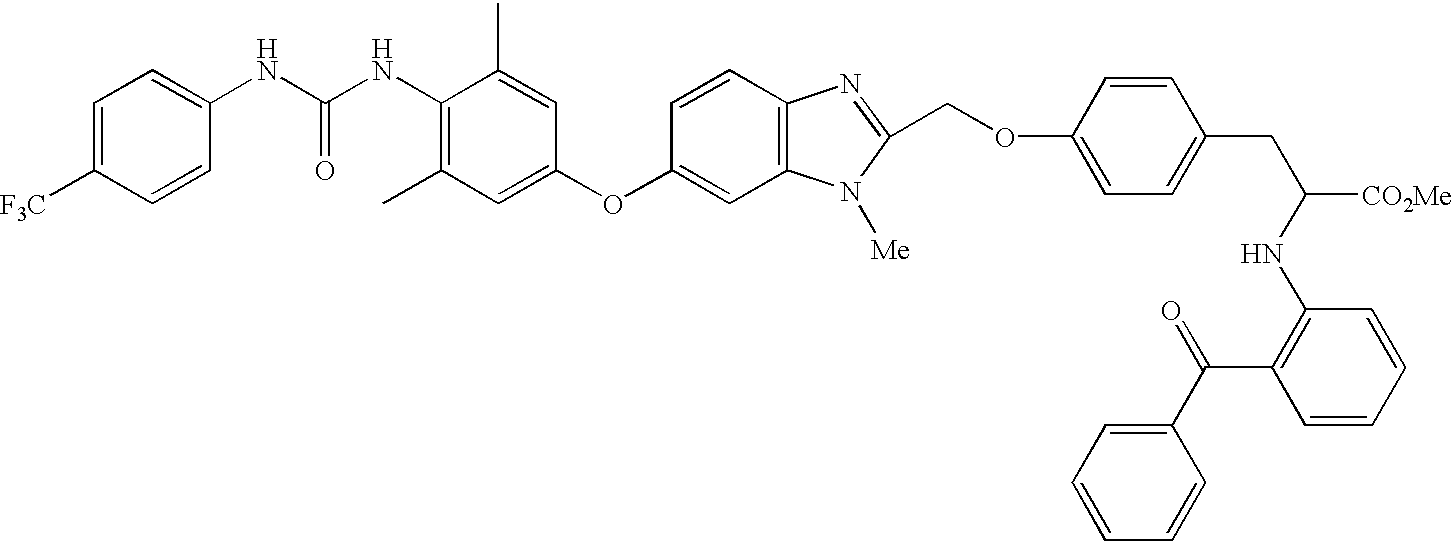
C1=CC2=C(C=C1OC1=CC(C)=C(NC(NC3=CC=C([F3C])C=C3)=O)C(C)=C1)N([Me])C(COC1=CC=C(CC(NC3=C(C(C4=CC=CC=C4)=O)C=CC=C3)[CO2Me])C=C1)=N2
